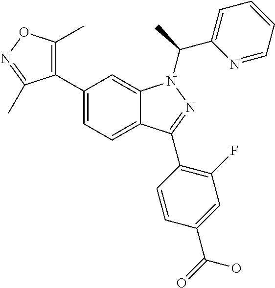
C12=CC=C(C3=C(C)ON=C3C)C=C1N(C(C1=CC=CC=N1)C)N=C2C1=C(F)C=C(C(=O)O)C=C1
